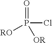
[RO]P(Cl)(=O)[OR]
